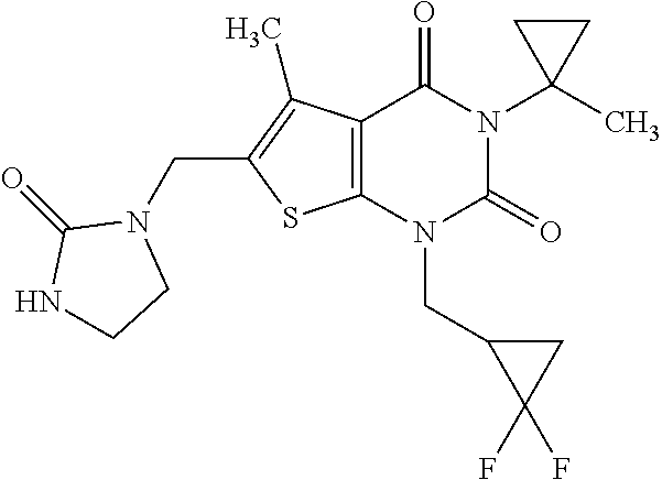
C12=C(N(CC3C(F)(F)C3)C(=O)N(C3(C)CC3)C1=O)SC(CN1C(=O)NCC1)=C2C
